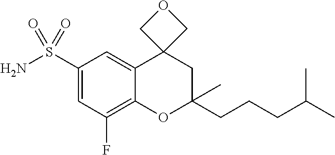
C1(S(N)(=O)=O)=CC(F)=C2C(=C1)C1(CC(CCCC(C)C)(C)O2)COC1
